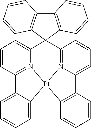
C1=CC2=N3C(=C1)C1(C4=N5[Pt]3(C3=CC=CC=C23)C2=C(C5=CC=C4)C=CC=C2)C2=C(C3=C1C=CC=C3)C=CC=C2
